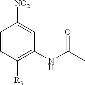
C1=CC([R3])=C(NC(C)=O)C=C1[NO2]
